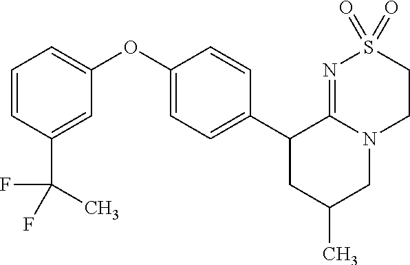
C1(C2CC(C)CN3C2=NS(=O)(=O)CC3)=CC=C(OC2=CC=CC(C(C)(F)F)=C2)C=C1
